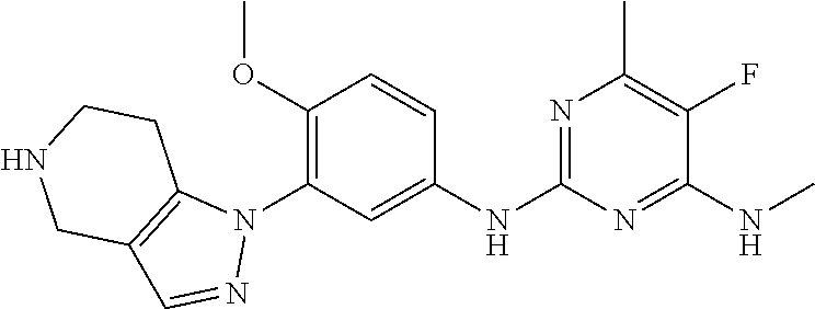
C1(NC2=NC(C)=C(F)C(NC)=N2)=CC(N2C3=C(C=N2)CNCC3)=C(OC)C=C1
